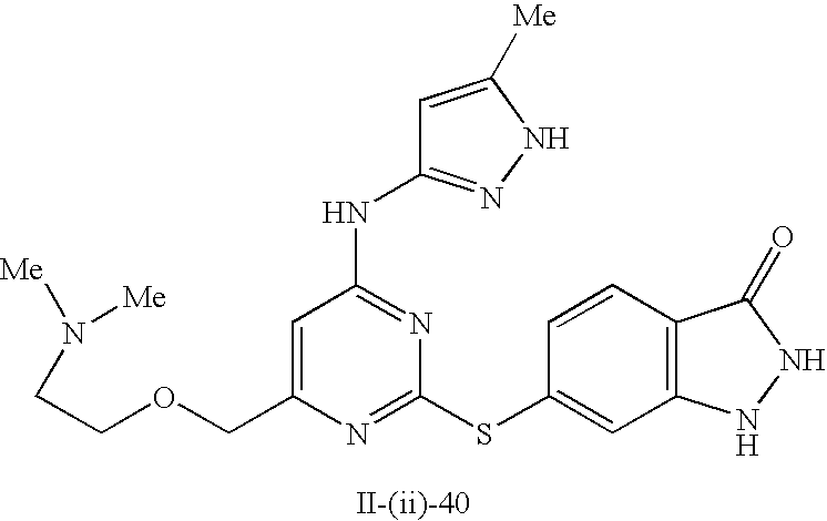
C1=C(COCCN([Me])[Me])N=C(SC2=CC3=C(C=C2)C(=O)NN3)N=C1NC1=NNC([Me])=C1
